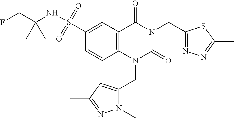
C12=C(C=C(S(NC3(CF)CC3)(=O)=O)C=C1)C(=O)N(CC1=NN=C(C)S1)C(=O)N2CC1=CC(C)=NN1C
